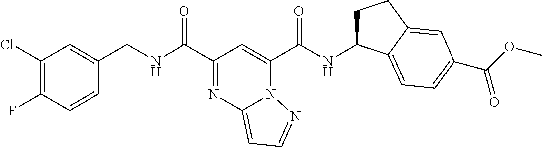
C1(Cl)=C(F)C=CC(CNC(C2=NC3=CC=NN3C(C(NC3CCC4=CC(C(OC)=O)=CC=C34)=O)=C2)=O)=C1
